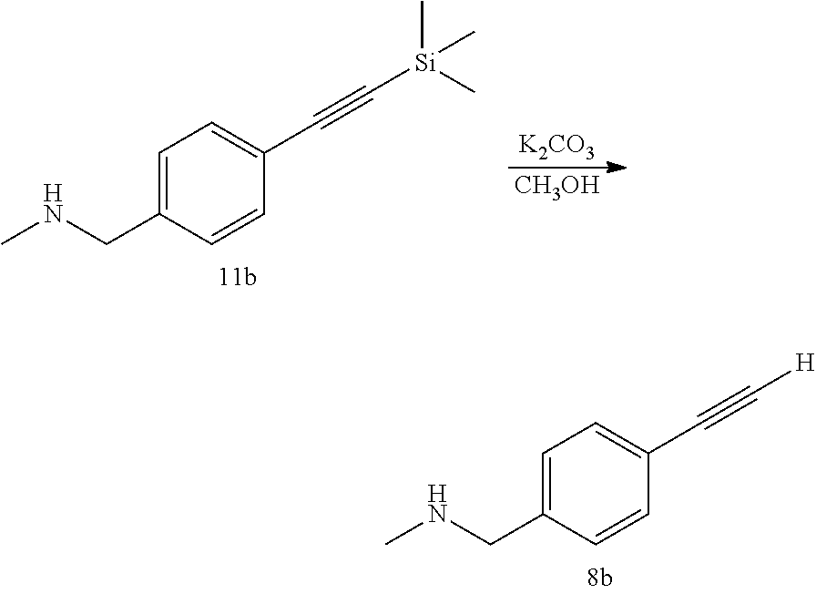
[K2CO3].[CH3OH].C1=C(CNC)C=CC(C#C[Si](C)(C)C)=C1.C1=C(CNC)C=CC(C#C[H])=C1
